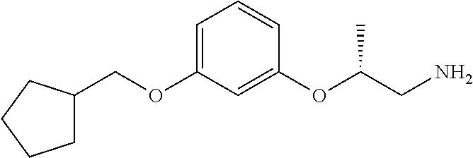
C1(COC2=CC=CC(OC(CN)C)=C2)CCCC1
